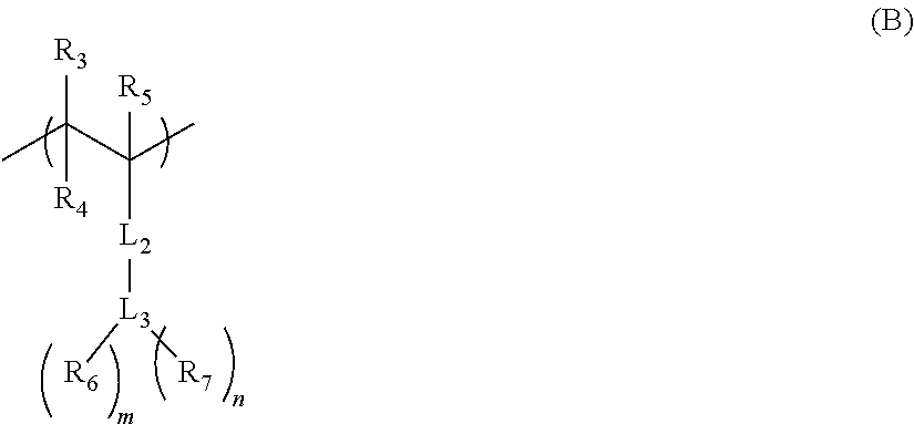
CC(C(C)([R5])[L2][L3]([R7])[R6])([R3])[R4]
